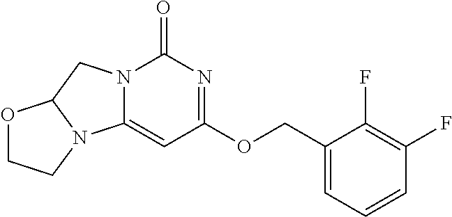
C1(=O)N2C(=CC(OCC3=CC=CC(F)=C3F)=N1)N1C(C2)OCC1
